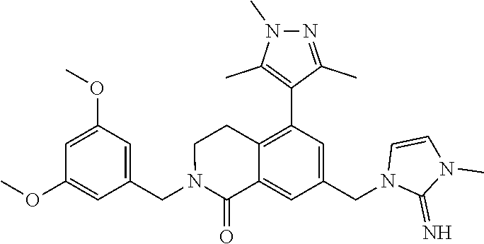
C1(OC)=CC(OC)=CC(CN2C(=O)C3=CC(CN4C(=N)N(C)C=C4)=CC(C4=C(C)N(C)N=C4C)=C3CC2)=C1
